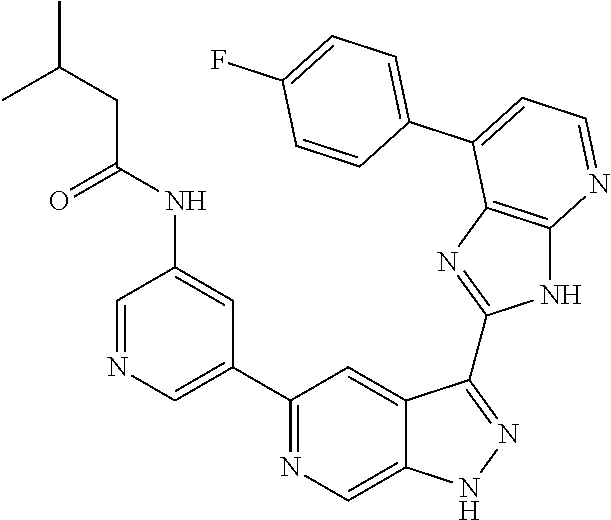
C1=NC=C(C2=NC=C3C(=C2)C(C2=NC4=C(N2)N=CC=C4C2=CC=C(F)C=C2)=NN3)C=C1NC(CC(C)C)=O
